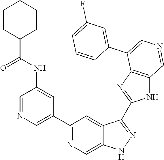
C1(C2=CN=CC(NC(=O)C3CCCCC3)=C2)=NC=C2C(=C1)C(C1=NC3=C(N1)C=NC=C3C1=CC(F)=CC=C1)=NN2
